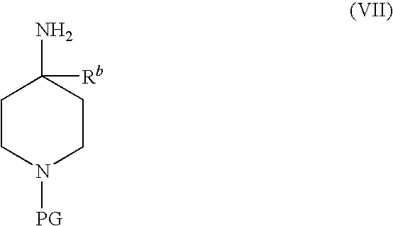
C1CN([PG])CCC1(N)[Rb]
